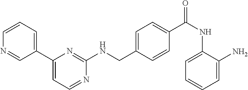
C1=C(CNC2=NC(C3=CC=CN=C3)=CC=N2)C=CC(C(NC2=CC=CC=C2N)=O)=C1
